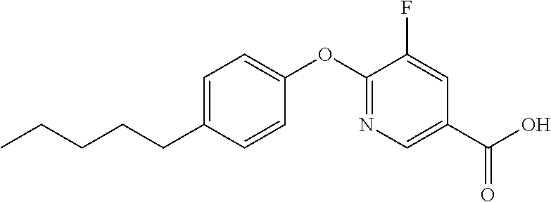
C1=C(CCCCC)C=CC(OC2=NC=C(C(O)=O)C=C2F)=C1
